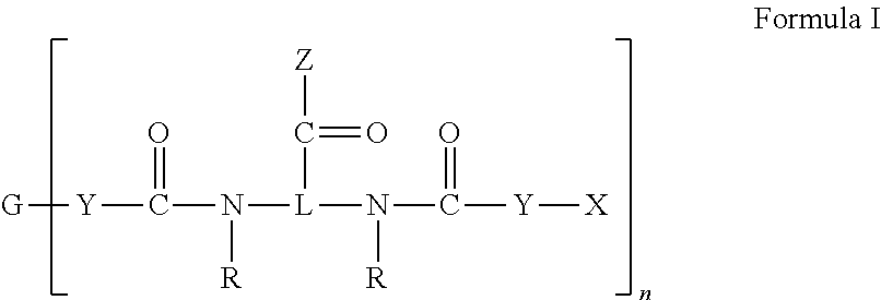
[G][Y]C(N([L](N(C([Y][X])=O)[R])C([Z])=O)[R])=O
